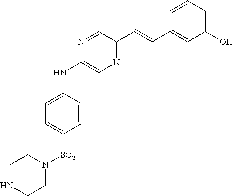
N1=C(C=CC2=CC(O)=CC=C2)C=NC(NC2=CC=C([SO2]N3CCNCC3)C=C2)=C1
